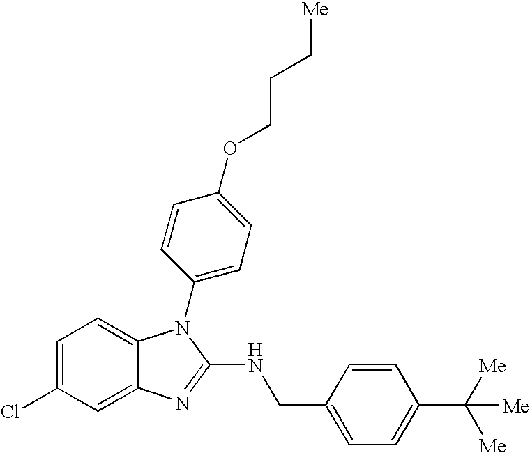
C1=C(Cl)C=C2C(=C1)N(C1=CC=C(OCCC[Me])C=C1)C(NCC1=CC=C(C([Me])([Me])[Me])C=C1)=N2
